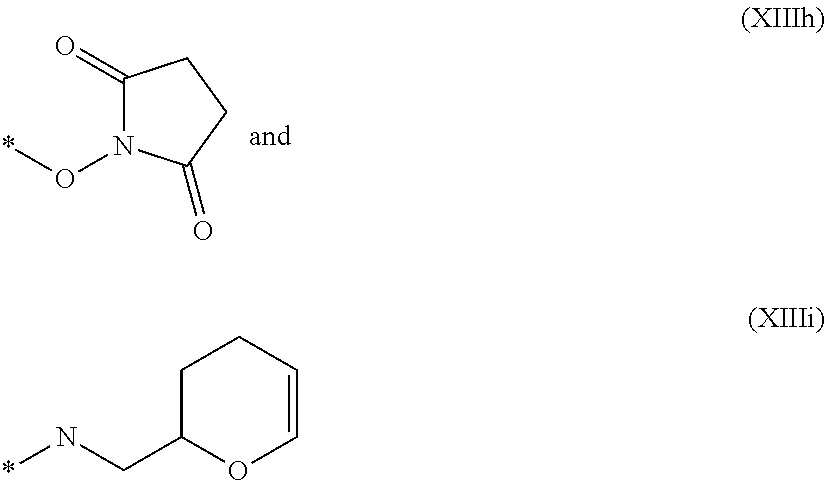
C1(=O)N(O*)C(=O)CC1.C1C(CN*)OC=CC1
